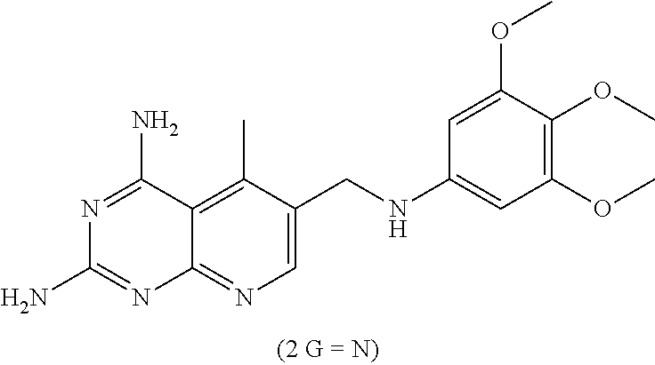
C1=C(CNC2=CC(OC)=C(OC)C(OC)=C2)C(C)=C2C(=N1)N=C(N)N=C2N
